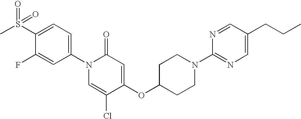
C1(S(C)(=O)=O)=CC=C(N2C=C(Cl)C(OC3CCN(C4=NC=C(CCC)C=N4)CC3)=CC2=O)C=C1F
